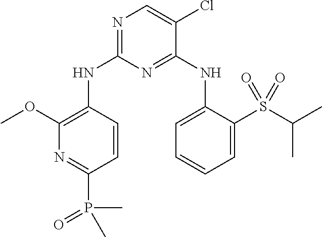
N1=C(NC2=C(OC)N=C(P(=O)(C)C)C=C2)N=C(NC2=CC=CC=C2S(C(C)C)(=O)=O)C(Cl)=C1
